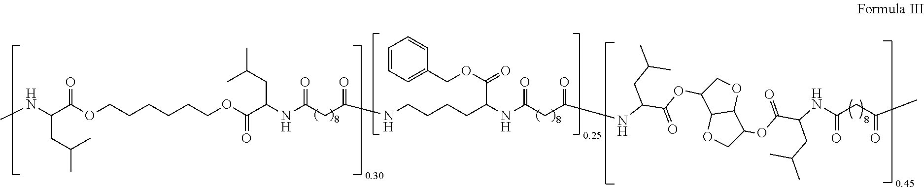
CNC(C(OCCCCCCOC(C(NC(CC(NCCCCC(NC(CC(NC(C(OC1C2OCC(OC(C(NC(CC(C)=O)=O)CC(C)C)=O)C2OC1)=O)CC(C)C)=O)=O)C(=O)OCC1=CC=CC=C1)=O)=O)CC(C)C)=O)=O)CC(C)C
